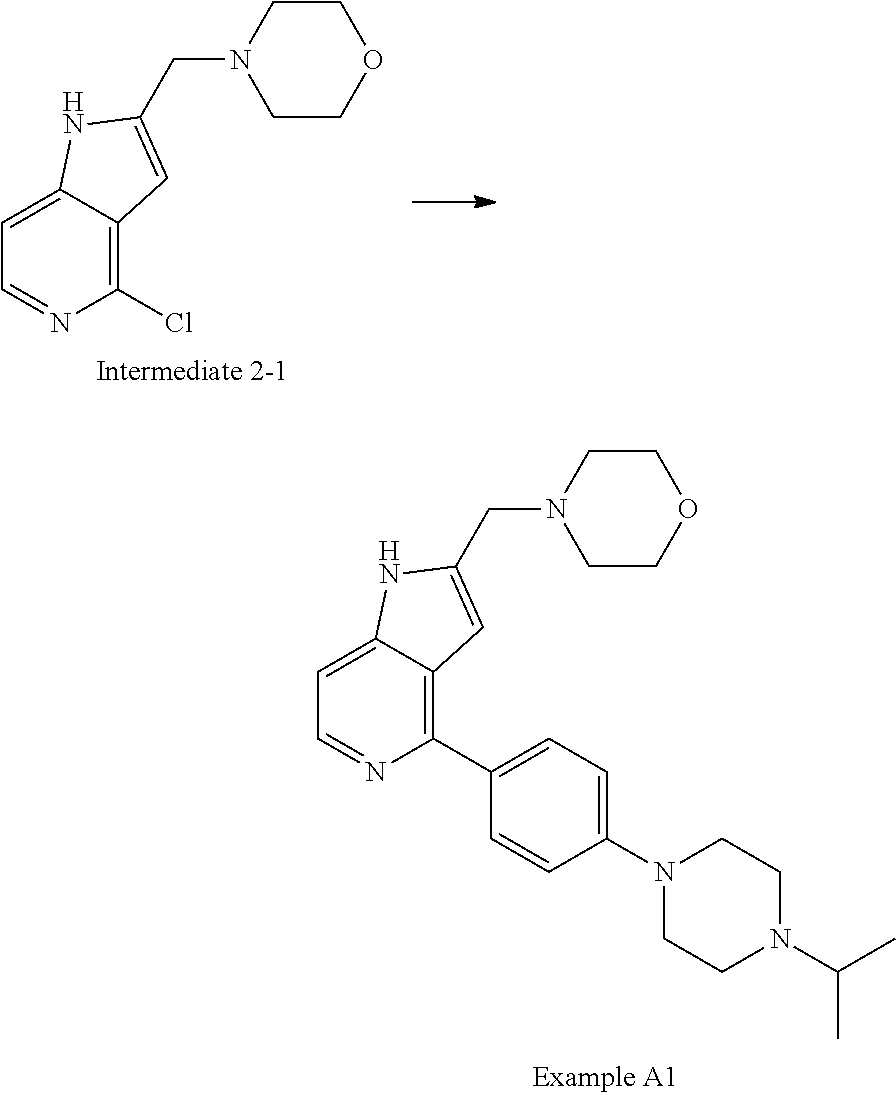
C12=CC=NC(Cl)=C1C=C(CN1CCOCC1)N2.C12=CC=NC(C3=CC=C(N4CCN(C(C)C)CC4)C=C3)=C1C=C(CN1CCOCC1)N2
